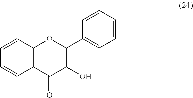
C1=CC2=C(C=C1)C(=O)C(O)=C(C1=CC=CC=C1)O2
